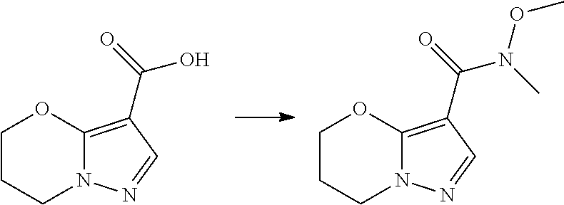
C1CCN2C(=C(C(=O)O)C=N2)O1.C1CCN2C(=C(C(=O)N(C)OC)C=N2)O1
